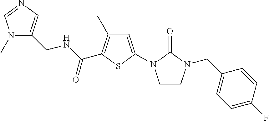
N1(C)C(CNC(C2=C(C)C=C(N3CCN(CC4=CC=C(F)C=C4)C3=O)S2)=O)=CN=C1
